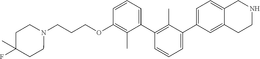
C1(OCCCN2CCC(F)(C)CC2)=C(C)C(C2=C(C)C(C3=CC=C4C(=C3)CCNC4)=CC=C2)=CC=C1
